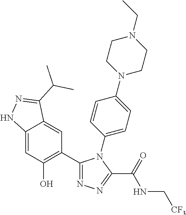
C12=CC(O)=C(C3=NN=C(C(=O)NC[CF3])N3C3=CC=C(N4CCN(CC)CC4)C=C3)C=C1C(C(C)C)=NN2
